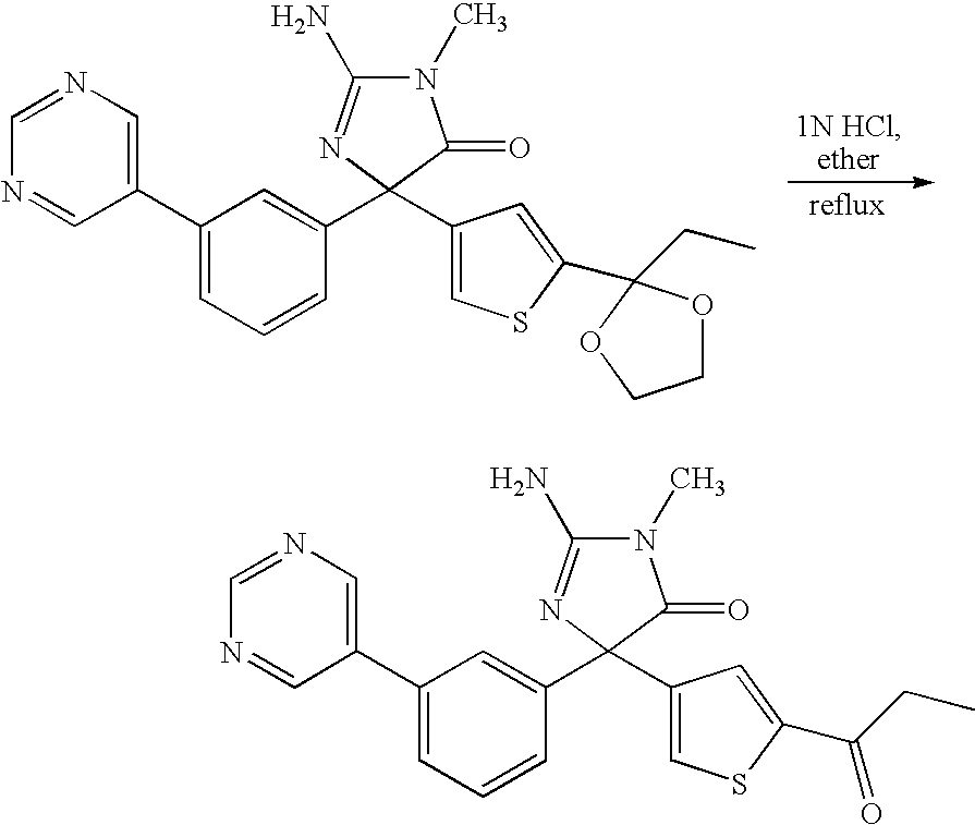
C1(C2(C3=CC(C4=CN=CN=C4)=CC=C3)N=C(N)N(C)C2=O)=CSC(C2(CC)OCCO2)=C1.C1(C2(C3=CC(C4=CN=CN=C4)=CC=C3)N=C(N)N(C)C2=O)=CSC(C(CC)=O)=C1
